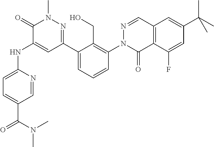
C1=NC(NC2=CC(C3=CC=CC(N4C(=O)C5=C(C=N4)C=C(C(C)(C)C)C=C5F)=C3CO)=NN(C)C2=O)=CC=C1C(N(C)C)=O
